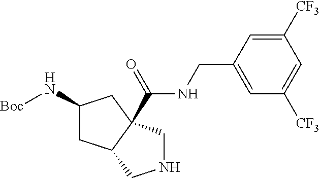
[Boc]NC1CC2C(C(NCC3=CC([CF3])=CC([CF3])=C3)=O)(C1)CNC2
